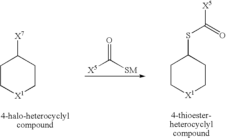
S(C1CC[X1]CC1)C([X5])=O.[X7]C1CC[X1]CC1.O=C([SM])[X5]
